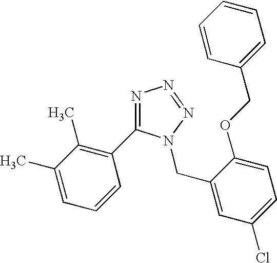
N1=C(C2=C(C)C(C)=CC=C2)N(CC2=CC(Cl)=CC=C2OCC2=CC=CC=C2)N=N1
